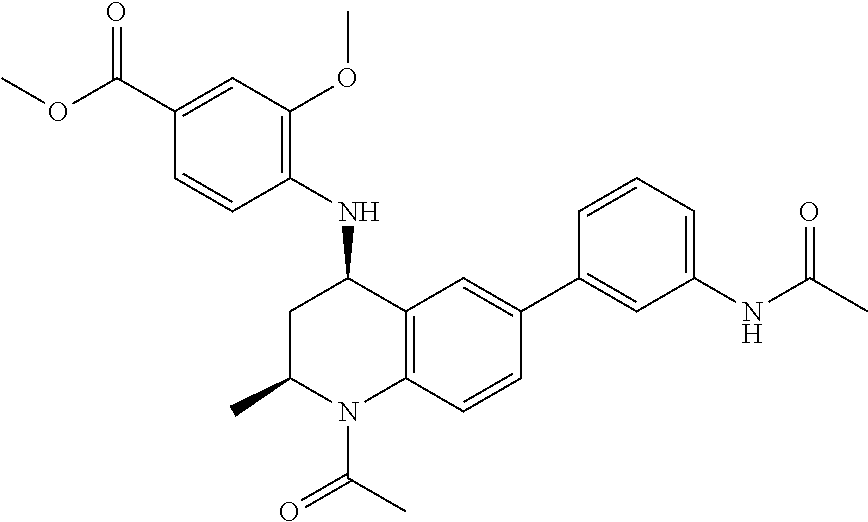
C1(C(OC)=O)=CC(OC)=C(NC2CC(C)N(C(=O)C)C3=C2C=C(C2=CC(NC(=O)C)=CC=C2)C=C3)C=C1
